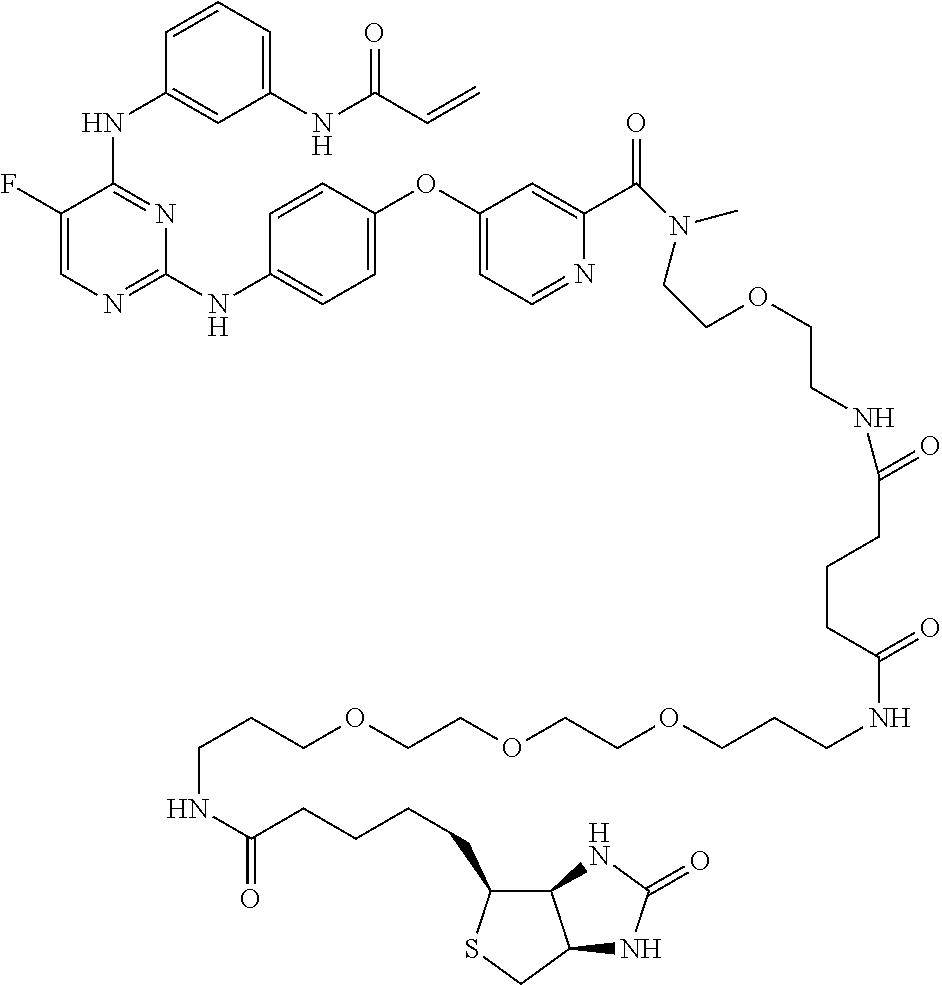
N(C1=NC=C(F)C(NC2=CC(NC(C=C)=O)=CC=C2)=N1)C1=CC=C(OC2=CC=NC(C(=O)N(C)CCOCCNC(CCCC(NCCCOCCOCCOCCCNC(=O)CCCCC3C4C(CS3)NC(=O)N4)=O)=O)=C2)C=C1
